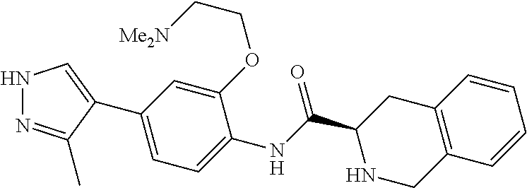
N1N=C(C)C(C2=CC=C(NC(=O)C3NCC4=C(C3)C=CC=C4)C(OCC[Me2N])=C2)=C1
